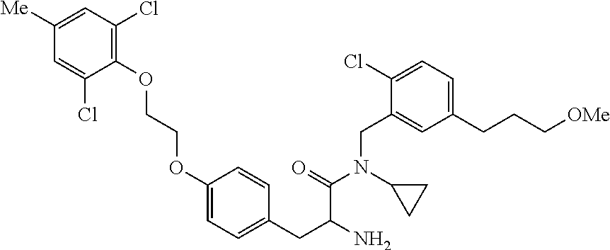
C1(OCCOC2=CC=C(CC(N)C(=O)N(CC3=CC(CCC[OMe])=CC=C3Cl)C3CC3)C=C2)=C(Cl)C=C([Me])C=C1Cl
